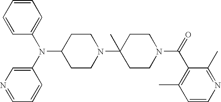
C1CN(C2(C)CCN(C(=O)C3=C(C)C=CN=C3C)CC2)CCC1N(C1=CN=CC=C1)C1=CC=CC=C1
